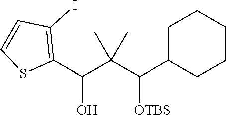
C1(C(C(C(C2CCCCC2)[OTBS])(C)C)O)=C(I)C=CS1
